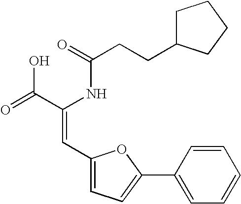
C(=O)(NC(C(=O)O)=CC1=CC=C(C2=CC=CC=C2)O1)CCC1CCCC1
